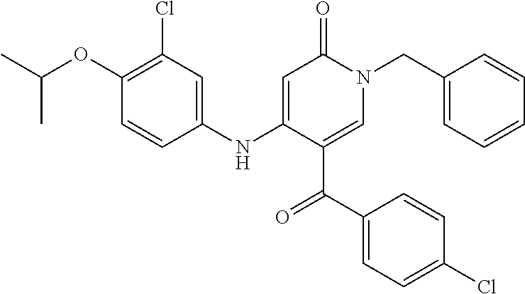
C1(Cl)=C(OC(C)C)C=CC(NC2=CC(=O)N(CC3=CC=CC=C3)C=C2C(C2=CC=C(Cl)C=C2)=O)=C1
